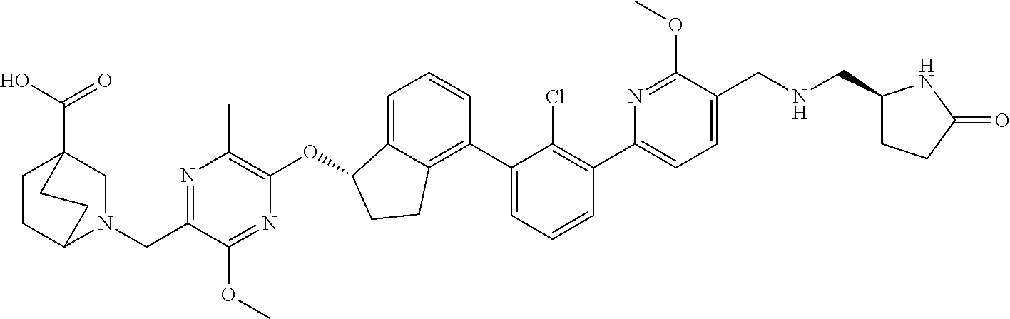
O(C1C2=CC=CC(C3=CC=CC(C4=CC=C(CNCC5CCC(=O)N5)C(OC)=N4)=C3Cl)=C2CC1)C1=C(C)N=C(CN2CC3(C(O)=O)CCC2CC3)C(OC)=N1
